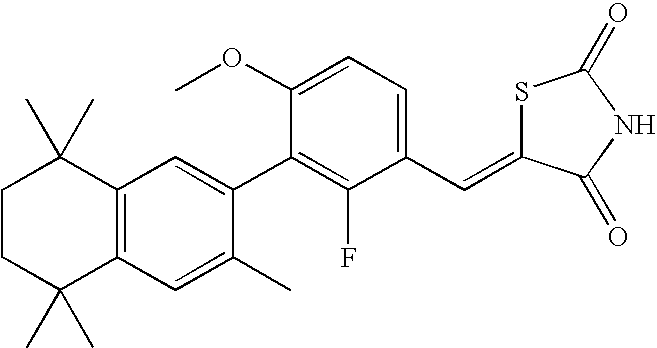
C1CC(C)(C)C2=C(C1(C)C)C=C(C1=C(F)C(C=C3SC(=O)NC3=O)=CC=C1OC)C(C)=C2
